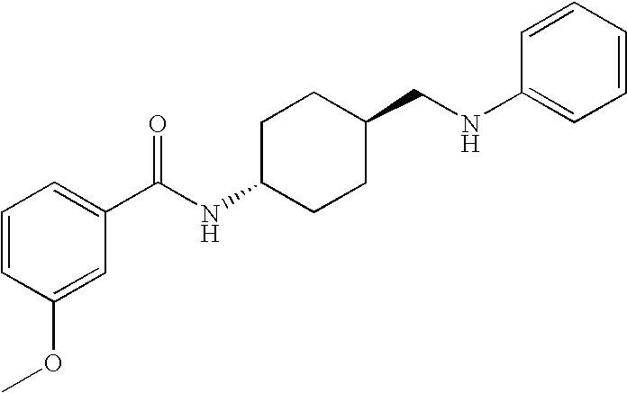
C1=CC(OC)=CC(C(NC2CCC(CNC3=CC=CC=C3)CC2)=O)=C1
